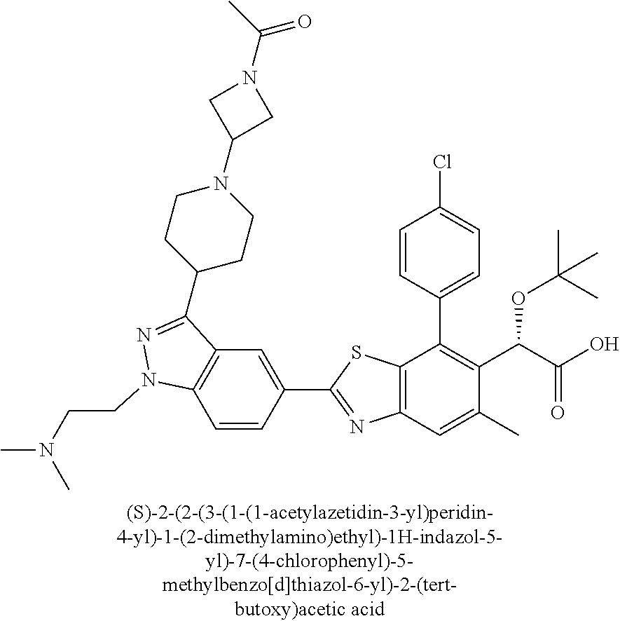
C1=CC(C2=NC3=C(S2)C(C2=CC=C(Cl)C=C2)=C(C(C(O)=O)OC(C)(C)C)C(C)=C3)=CC2=C1N(CCN(C)C)N=C2C1CCN(C2CN(C(C)=O)C2)CC1
